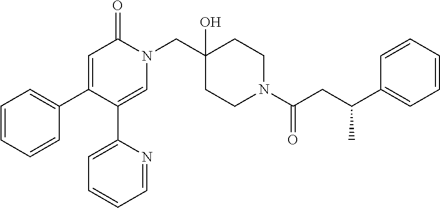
C1=CC=CC(C2=CC(=O)N(CC3(O)CCN(C(CC(C)C4=CC=CC=C4)=O)CC3)C=C2C2=CC=CC=N2)=C1
